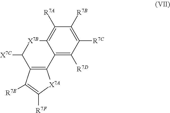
C12=C(C([R7E])=C([R7F])[X7A]1)C([X7C])[X7B]C1=C([R7A])C([R7B])=C([R7C])C([R7D])=C21
